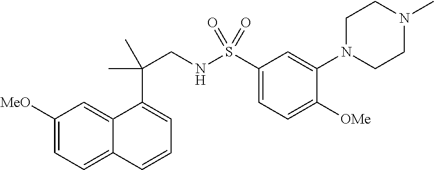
C1([MeO])=CC=C2C(=C1)C(C(CNS(C1=CC=C([OMe])C(N3CCN(C)CC3)=C1)(=O)=O)(C)C)=CC=C2
